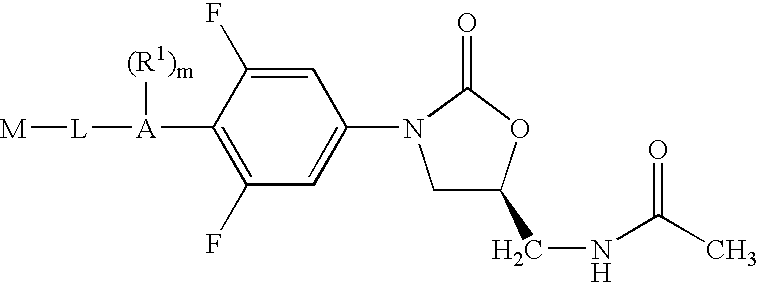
C1([A]([(R1)m])[L][M])=C(F)C=C(N2CC(CNC(C)=O)OC2=O)C=C1F
